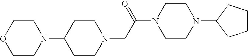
C1CN(CC(N2CCN(C3CCCC3)CC2)=O)CCC1N1CCOCC1
